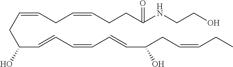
C(CC(C=CC=CC=CC(CC=CCC)O)O)=CCC=CCCC(NCCO)=O
